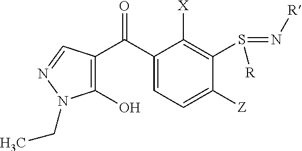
C1(O)=C(C(C2=CC=C([Z])C(S(=N[R])[R])=C2[X])=O)C=NN1CC
